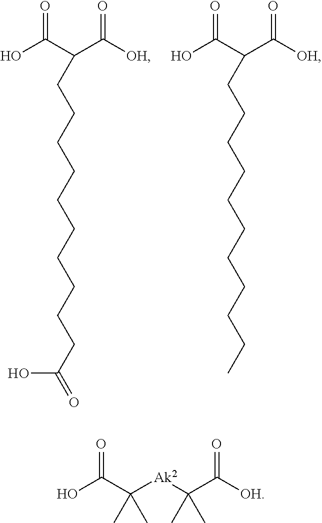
OC(C(C([OH])=O)CCCCCCCCCCC(=O)O)=O.OC(C(C([OH])=O)CCCCCCCCCCC)=O.OC(C([Ak2]C(C([OH])=O)(C)C)(C)C)=O
